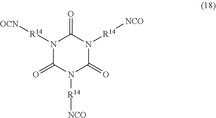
N1([R14][OCN])C(=O)N([R14][NCO])C(=O)N([R14][NCO])C1=O
